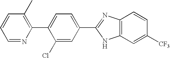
C1=NC(C2=CC=C(C3=NC4=C(N3)C=C([CF3])C=C4)C=C2Cl)=C(C)C=C1
